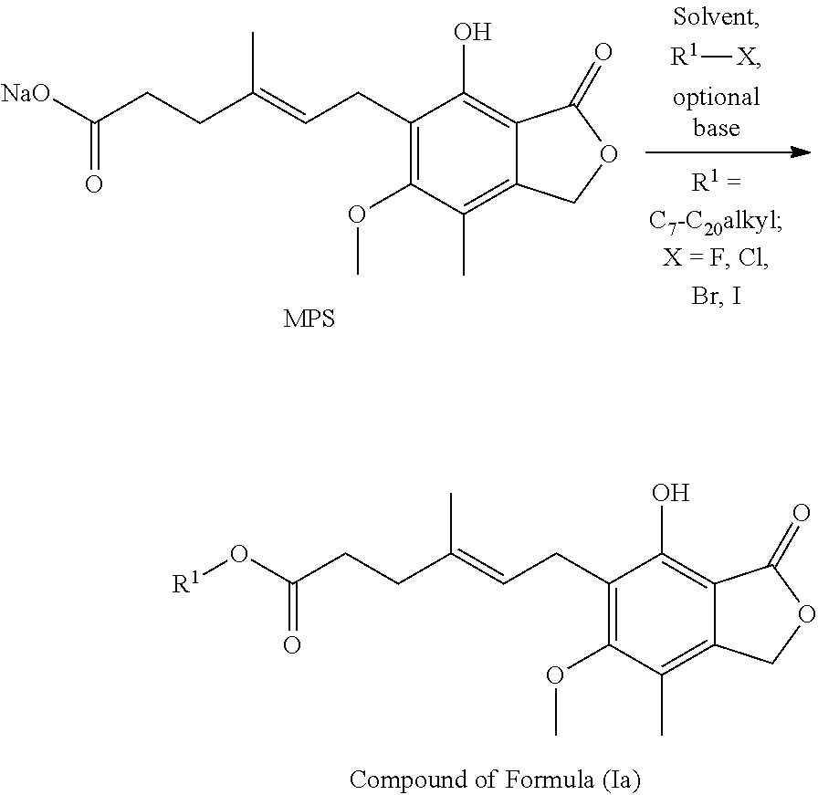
C1(CC=C(CCC(O[R1])=O)C)=C(OC)C(C)=C2C(=C1O)C(=O)OC2.C1(CC=C(CCC([NaO])=O)C)=C(OC)C(C)=C2C(=C1O)C(=O)OC2.[MPS].[R1][X]
